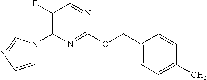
C1(COC2=NC(N3C=CN=C3)=C(F)C=N2)=CC=C(C)C=C1
